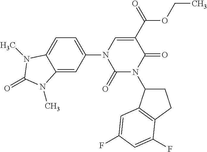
C1=C(N2C(=O)N(C3CCC4=C3C=C(F)C=C4F)C(=O)C(C(OCC)=O)=C2)C=C2C(=C1)N(C)C(=O)N2C
